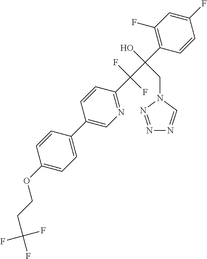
C1(C2=CN=C(C(C(C3=C(F)C=C(F)C=C3)(O)CN3C=NN=N3)(F)F)C=C2)=CC=C(OCCC(F)(F)F)C=C1
